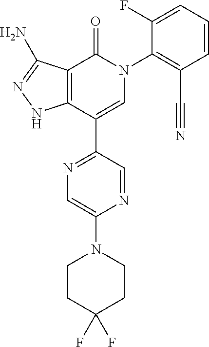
C1(=O)C2=C(C(C3=NC=C(N4CCC(F)(F)CC4)N=C3)=CN1C1=C(C#N)C=CC=C1F)NN=C2N
